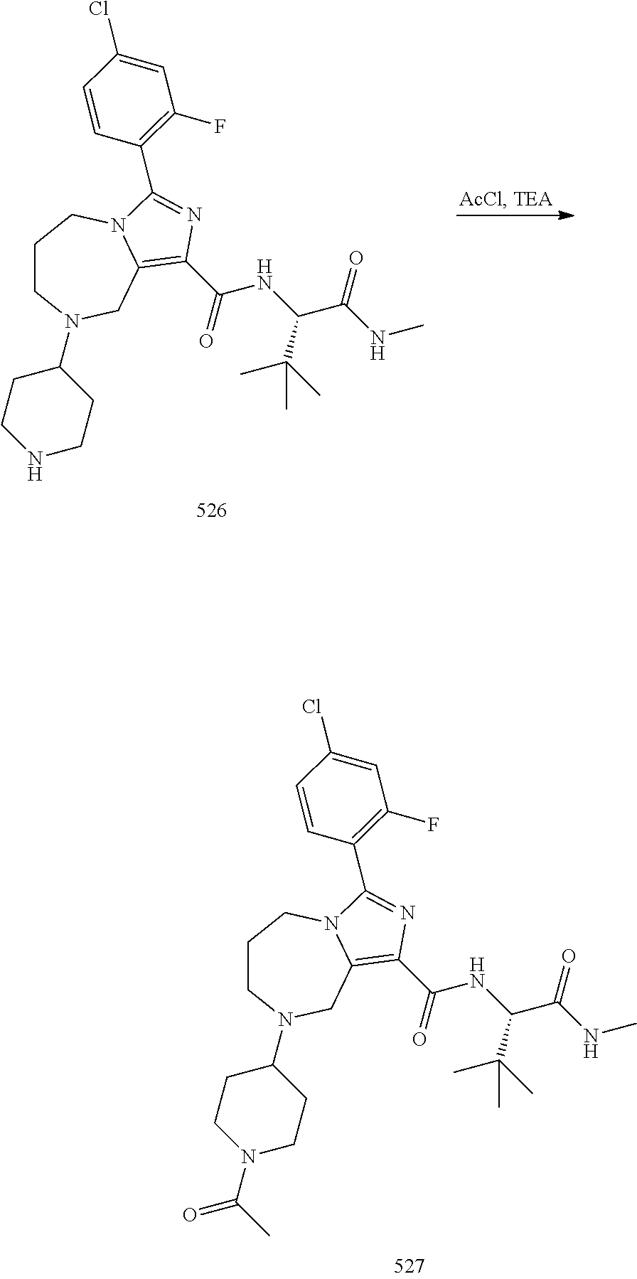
C1(Cl)=CC(F)=C(C2=NC(C(NC(C(NC)=O)C(C)(C)C)=O)=C3CN(C4CCNCC4)CCCN32)C=C1.C1(Cl)=CC(F)=C(C2=NC(C(NC(C(NC)=O)C(C)(C)C)=O)=C3CN(C4CCN(C(C)=O)CC4)CCCN32)C=C1
